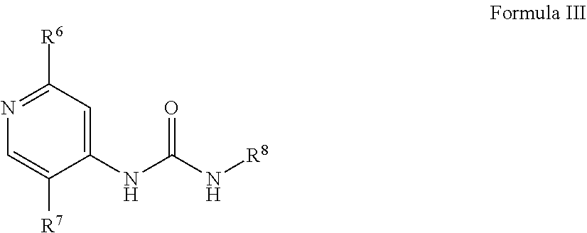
N([R8])C(NC1=CC([R6])=NC=C1[R7])=O
